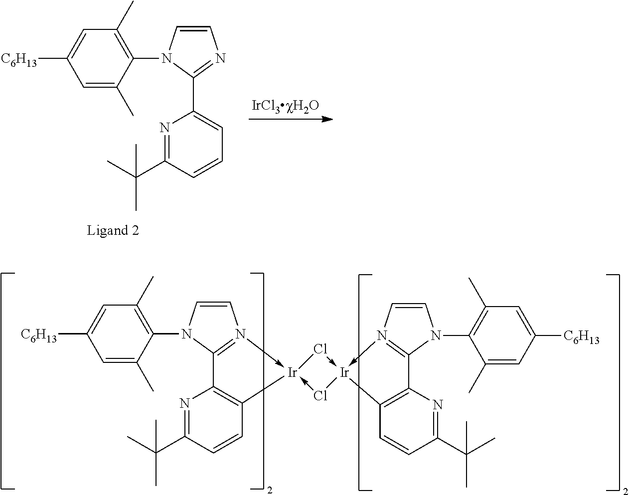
C1=CN(C2=C(C)C=C([C6H13])C=C2C)C(C2=CC=CC(C(C)(C)C)=N2)=N1.C1=CN(C2=C(C)C=C([C6H13])C=C2C)C2=N1->[Ir]1(-Cl[Ir]3(-Cl1)-N1=C(N(C4=C(C)C=C([C6H13])C=C4C)C=C1)C1=C3C=CC(C(C)(C)C)=N1)C1=C2N=C(C(C)(C)C)C=C1
